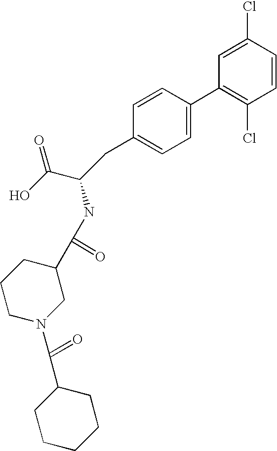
C1=C(Cl)C=CC(Cl)=C1C1=CC=C(CC(C(O)=O)NC(C2CCCN(C(=O)C3CCCCC3)C2)=O)C=C1
